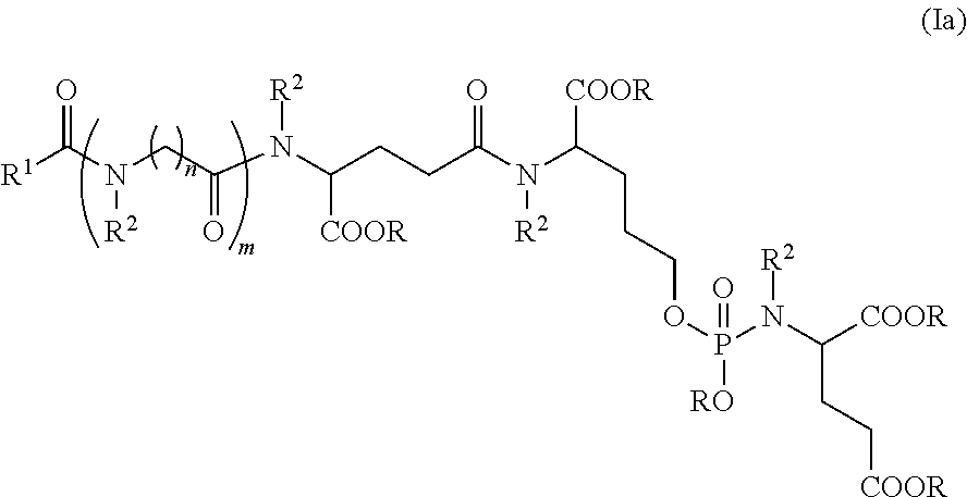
N(CC(N(C(CCC(N(C(CCCOP([RO])(=O)N([R2])C([COOR])CC[COOR])[COOR])[R2])=O)[COOR])[R2])=O)([R2])C([R1])=O
